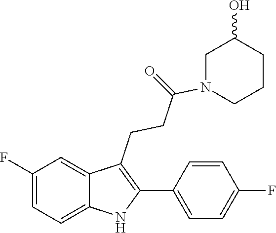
N1(C(CCC2=C(C3=CC=C(F)C=C3)NC3=CC=C(F)C=C23)=O)CCCC(O)C1
